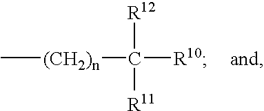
C[(CH2)n]C([R11])([R12])[R10]
